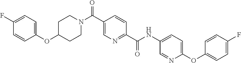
C(C1=CN=C(C(NC2=CC=C(OC3=CC=C(F)C=C3)N=C2)=O)C=C1)(N1CCC(OC2=CC=C(F)C=C2)CC1)=O
